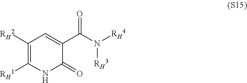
C1([RH2])=C([RH1])NC(=O)C(C(N([RH4])[RH3])=O)=C1
